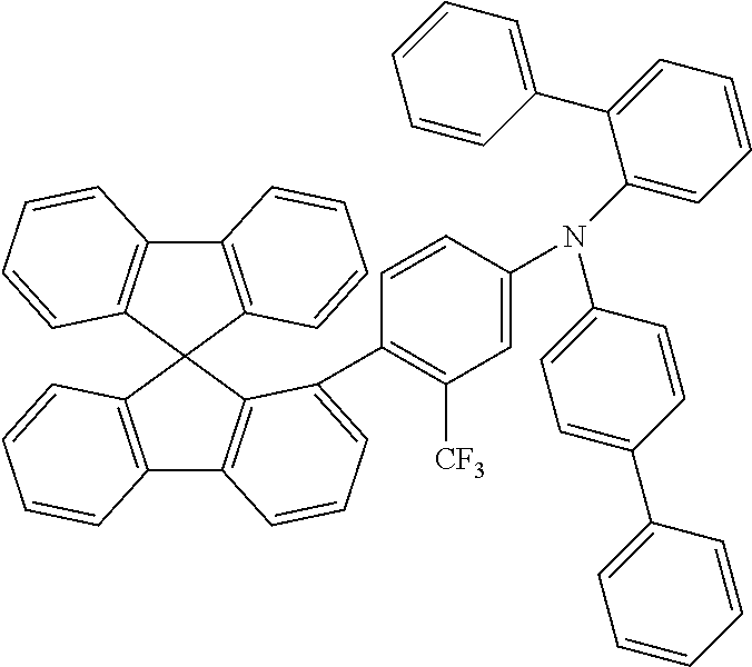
C12=C(C3(C4=C1C=CC=C4C1=C([CF3])C=C(N(C4=CC=C(C5=CC=CC=C5)C=C4)C4=CC=CC=C4C4=CC=CC=C4)C=C1)C1=C(C4=C3C=CC=C4)C=CC=C1)C=CC=C2
